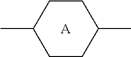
CC1CCC(C)CC1.[A]
